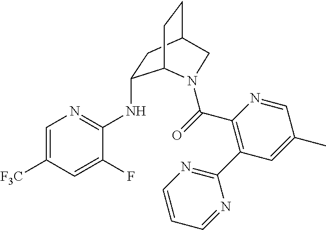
C1=C([F3C])C=C(F)C(NC2CC3CCC2N(C(=O)C2=C(C4=NC=CC=N4)C=C(C)C=N2)C3)=N1
